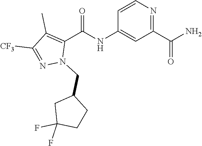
NC(C1=NC=CC(NC(C2=C(C)C([CF3])=NN2CC2CC(F)(F)CC2)=O)=C1)=O
